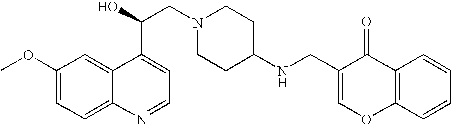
C1(OC)=CC=C2C(=C1)C(C(CN1CCC(NCC3=COC4=C(C3=O)C=CC=C4)CC1)O)=CC=N2
